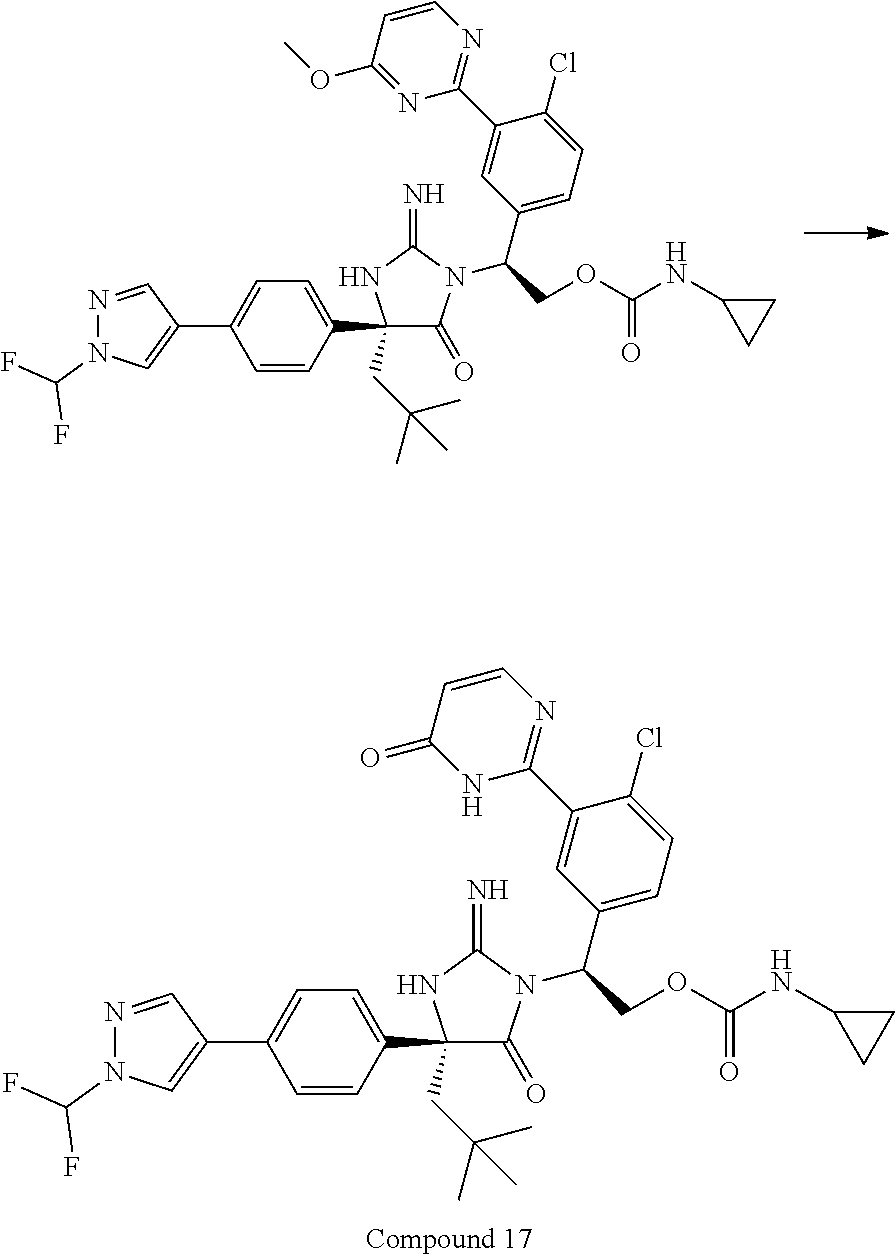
C1(C2=CC=C(C3=CN(C(F)F)N=C3)C=C2)(CC(C)(C)C)C(=O)N(C(C2=CC=C(Cl)C(C3=NC=CC(OC)=N3)=C2)COC(NC2CC2)=O)C(=N)N1.C1(C2=CC=C(C3=CN(C(F)F)N=C3)C=C2)(CC(C)(C)C)C(=O)N(C(C2=CC=C(Cl)C(C3=NC=CC(=O)N3)=C2)COC(NC2CC2)=O)C(=N)N1
